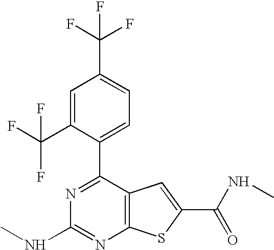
C1=C(C(F)(F)F)C(C2=NC(NC)=NC3=C2C=C(C(=O)NC)S3)=CC=C1C(F)(F)F
